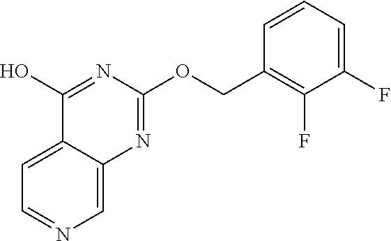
C1=C2C(=CC=N1)C(O)=NC(OCC1=C(F)C(F)=CC=C1)=N2
